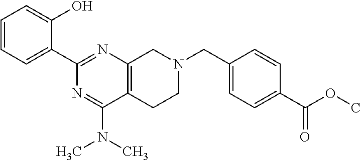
C1=CC=C(C2=NC3=C(C(N(C)C)=N2)CCN(CC2=CC=C(C(OC)=O)C=C2)C3)C(O)=C1
